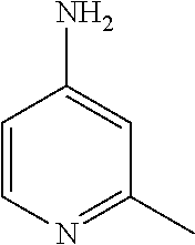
C1=CN=C(C)C=C1N
